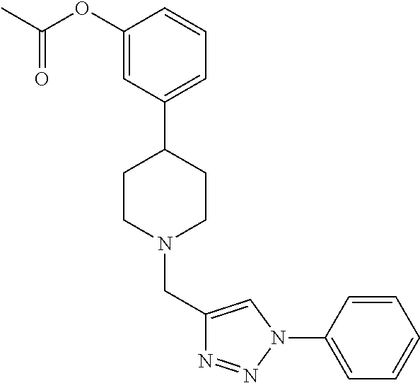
C1(CN2CCC(C3=CC=CC(OC(C)=O)=C3)CC2)=CN(C2=CC=CC=C2)N=N1
